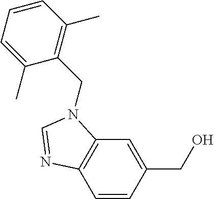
C1=CC(CO)=CC2=C1N=CN2CC1=C(C)C=CC=C1C
